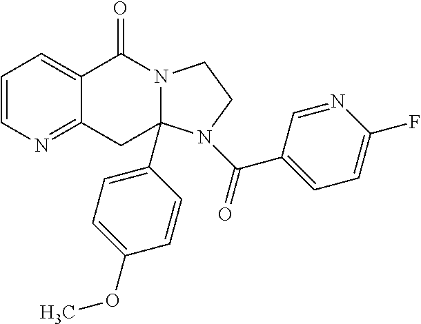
C1=CN=C2C(=C1)C(=O)N1CCN(C(C3=CC=C(F)N=C3)=O)C1(C1=CC=C(OC)C=C1)C2
